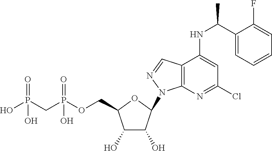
C1(O)C(O)C(N2C3=C(C=N2)C(NC(C2=CC=CC=C2F)C)=CC(Cl)=N3)OC1COP(CP(O)(=O)O)(=O)O
